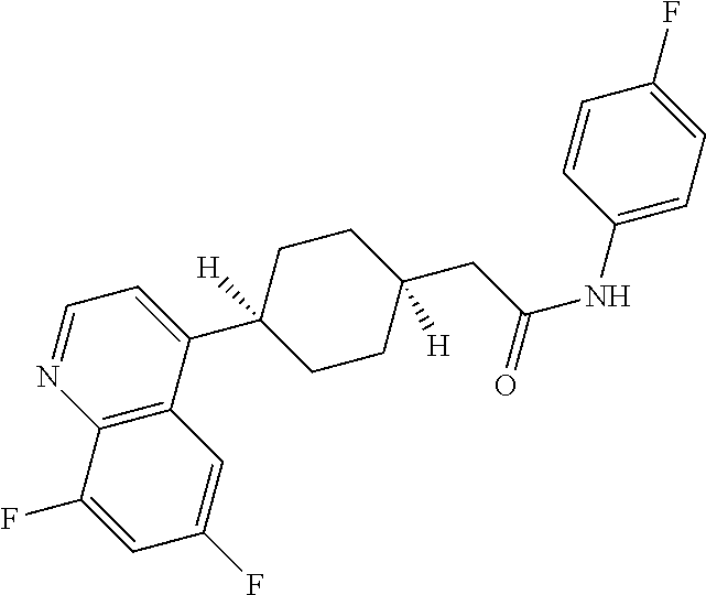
C12=C(C(C3([H])CCC(CC(NC4=CC=C(F)C=C4)=O)([H])CC3)=CC=N1)C=C(F)C=C2F
